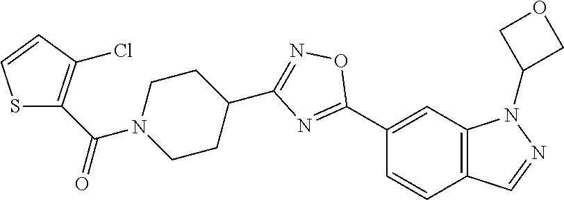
C1(C2=NC(C3CCN(C(C4=C(Cl)C=CS4)=O)CC3)=NO2)=CC2=C(C=C1)C=NN2C1COC1
